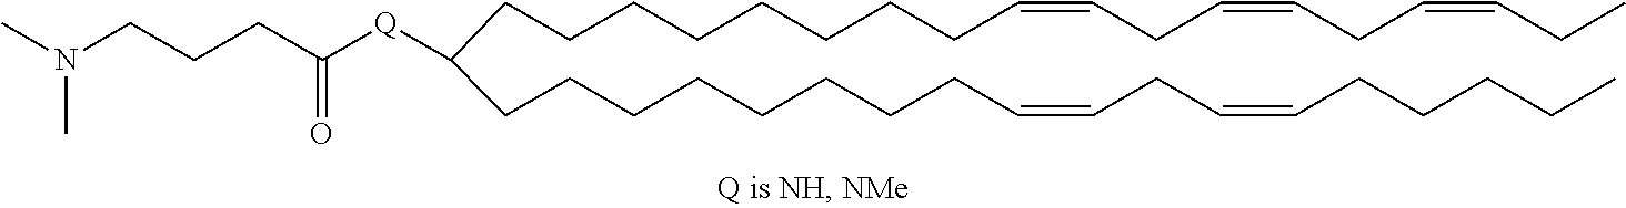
C(CCCCCCCCC(CCCCCCCCC=CCC=CCCCCC)[Q]C(CCCN(C)C)=O)=CCC=CCC=CCC
